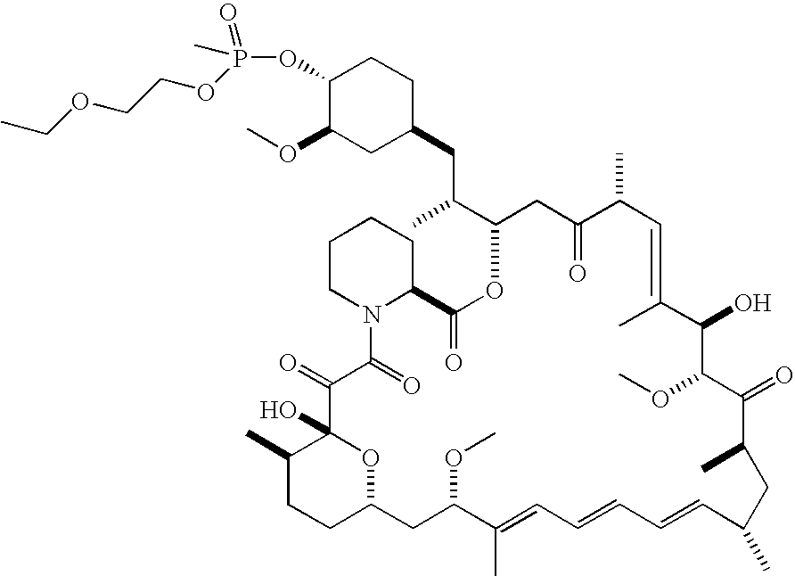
O(C1C(OC)CC(CC(C2CC(=O)C(C)C=C(C)C(O)C(OC)C(=O)C(C)CC(C)C=CC=CC=C(C)C(OC)CC3CCC(C)C(O)(O3)C(=O)C(=O)N3CCCCC3C(=O)O2)C)CC1)P(C)(=O)OCCOCC
